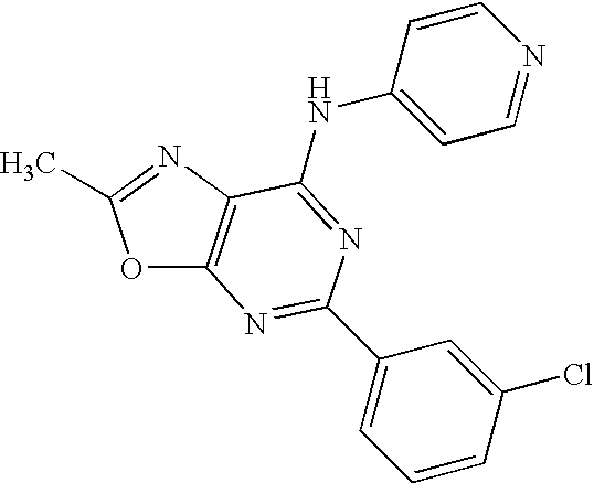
O1C2=C(N=C1C)C(NC1=CC=NC=C1)=NC(C1=CC=CC(Cl)=C1)=N2
